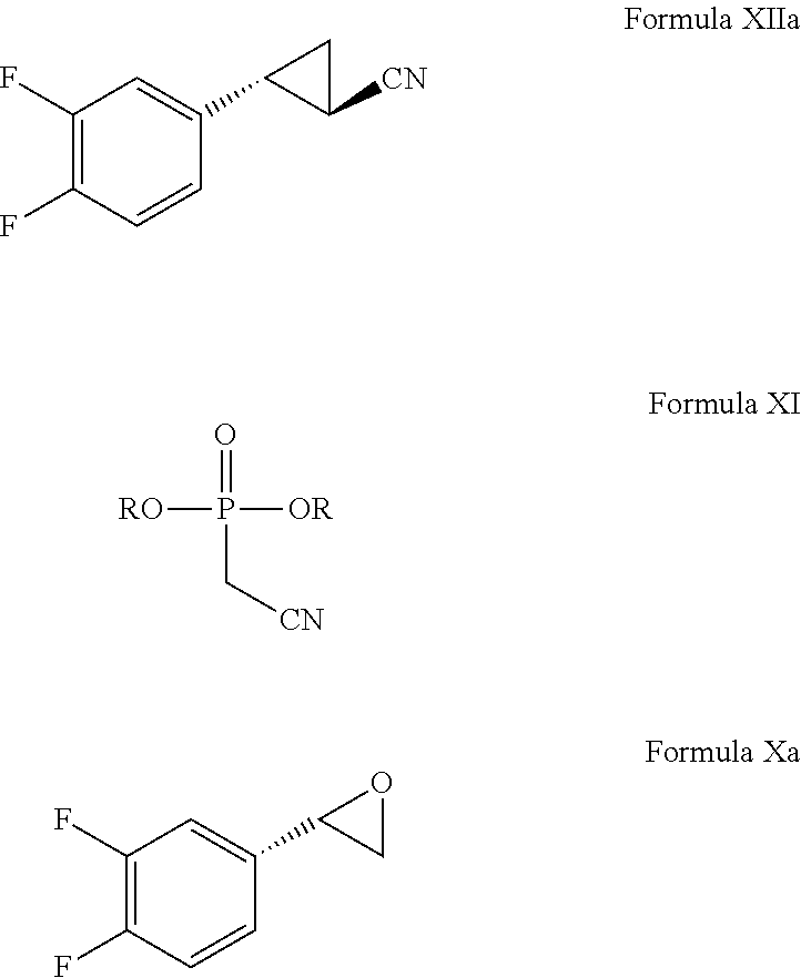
C1(F)=C(F)C=CC(C2CC2[CN])=C1.O=P([RO])([OR])C[CN].C1(F)=C(F)C=CC(C2OC2)=C1
